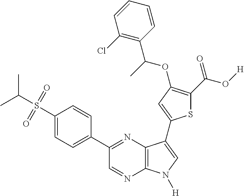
CC(S(=O)(=O)C1=CC=C(C2=NC3=C(N=C2)N([H])C=C3C2=CC(OC(C3=C(Cl)C=CC=C3)C)=C(C(O[H])=O)S2)C=C1)C
